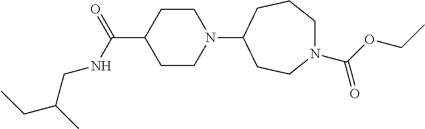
C1CN(C2CCN(C(OCC)=O)CCC2)CCC1C(=O)NCC(CC)C
